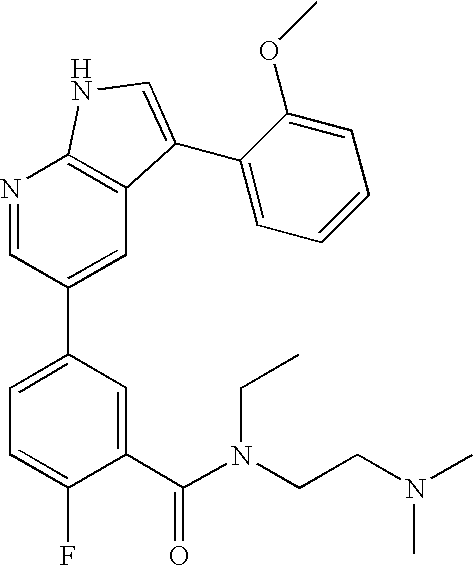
C1(C(N(CCN(C)C)CC)=O)=CC(C2=CC3=C(N=C2)NC=C3C2=CC=CC=C2OC)=CC=C1F
